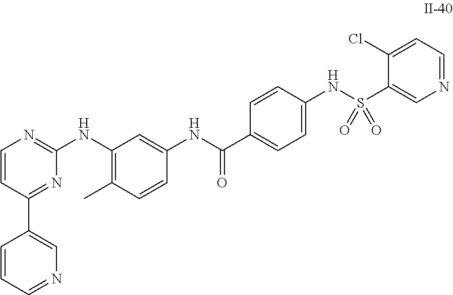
C1=CC(C2=CN=CC=C2)=NC(NC2=C(C)C=CC(NC(C3=CC=C(NS(C4=CN=CC=C4Cl)(=O)=O)C=C3)=O)=C2)=N1
